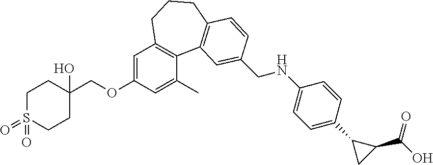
C1S(=O)(=O)CCC(COC2=CC3=C(C(C)=C2)C2=C(CCC3)C=CC(CNC3=CC=C(C4CC4C(O)=O)C=C3)=C2)(O)C1
